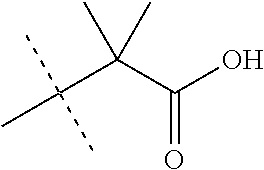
C(C(C(O)=O)(C)C)(C)(C)C
